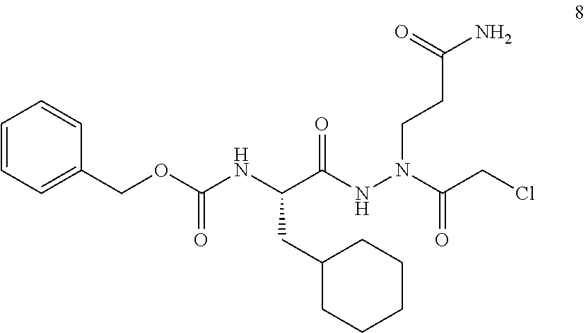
C(C(NN(C(CCl)=O)CCC(N)=O)=O)(NC(OCC1=CC=CC=C1)=O)CC1CCCCC1
